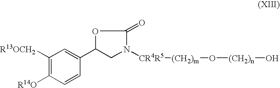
C1([R13OCH2])=C([R14O])C=CC(C2OC(=O)N([CR4R5][(CH2)m]O[(CH2)n]O)C2)=C1
